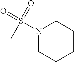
N1(S(=O)(=O)C)CCCCC1
